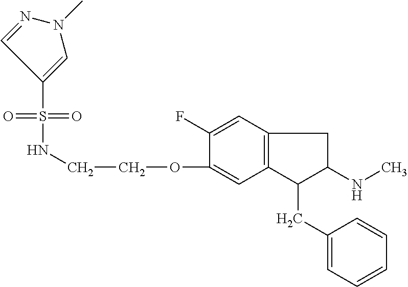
C1(F)=CC2=C(C=C1OCCNS(=O)(=O)C1=CN(C)N=C1)C(CC1=CC=CC=C1)C(NC)C2
